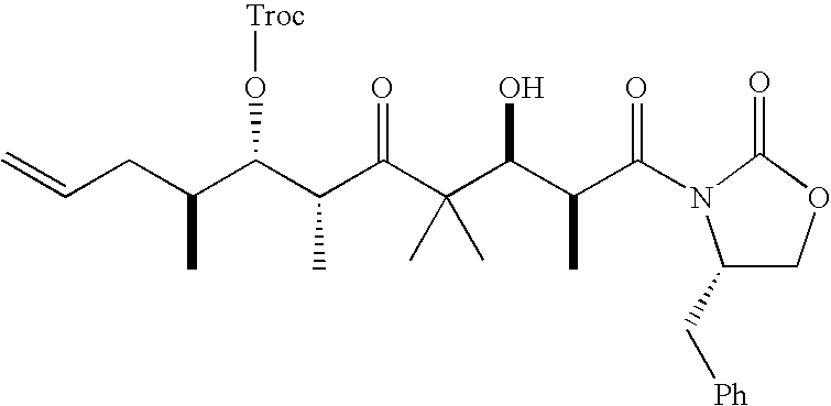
C=CCC(C(C(C(C(C(C(C(=O)N1C(C[Ph])COC1=O)C)O)(C)C)=O)C)O[Troc])C
